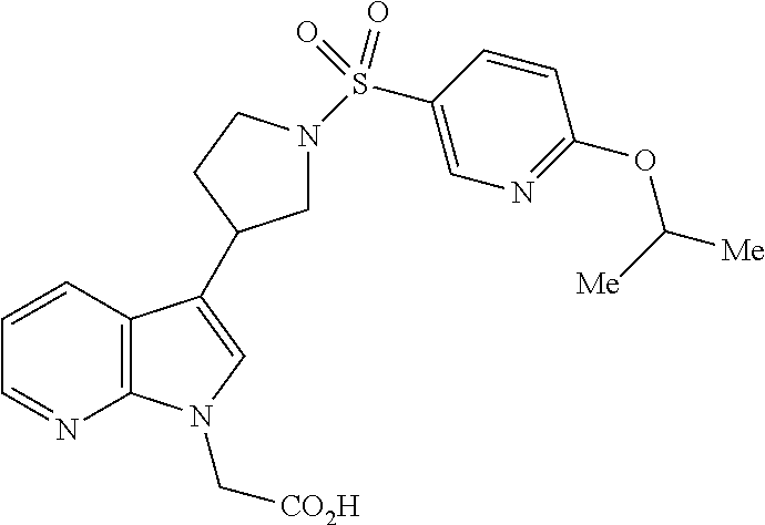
C12=C(C=CC=N1)C(C1CN(S(C3=CN=C(OC([Me])[Me])C=C3)(=O)=O)CC1)=CN2C[CO2H]
